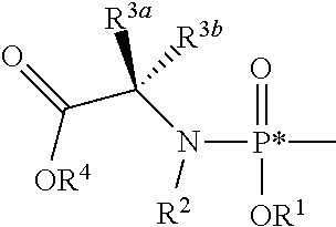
C([OR4])(C(N([R2])[P*](=O)(C)[OR1])([R3a])[R3b])=O
